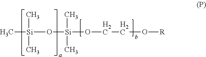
C[Si](O[Si](OCCO[R])(C)C)(C)C
